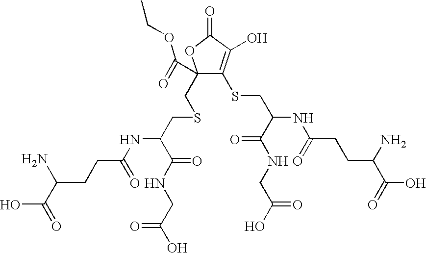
C1(CSCC(NC(CCC(N)C(=O)O)=O)C(NCC(O)=O)=O)(C(=O)OCC)C(SCC(NC(CCC(N)C(=O)O)=O)C(NCC(O)=O)=O)=C(O)C(=O)O1
